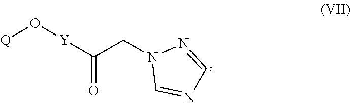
C(=O)([Y]O[Q])CN1C=NC=N1
